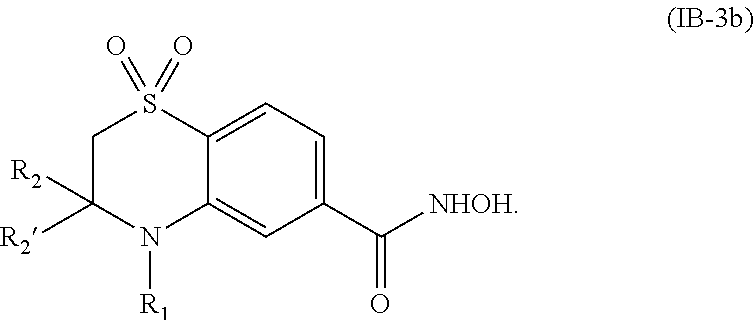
C1=C2C(=CC(C([NHOH])=O)=C1)N([R1])C([R2])([R2])CS2(=O)=O
